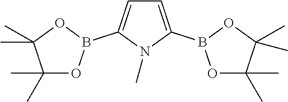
C1=C(B2OC(C)(C)C(C)(C)O2)N(C)C(B2OC(C)(C)C(C)(C)O2)=C1
